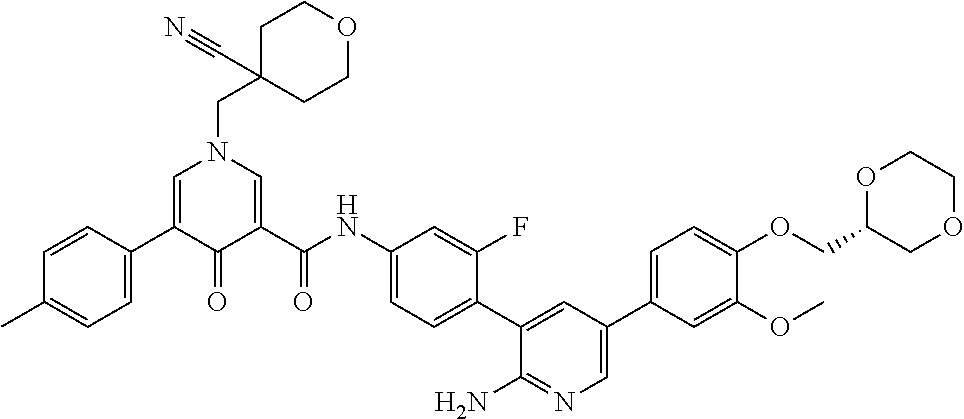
C1=C(C2=CC=C(C)C=C2)C(=O)C(C(NC2=CC=C(C3=CC(C4=CC=C(OCC5COCCO5)C(OC)=C4)=CN=C3N)C(F)=C2)=O)=CN1CC1(C#N)CCOCC1
